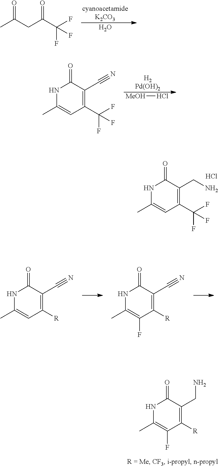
N1C(C)=CC(C(F)(F)F)=C(CN)C1=O.Cl.O.CC(CC(C(F)(F)F)=O)=O.[MeOH]Cl.N1C(C)=CC(C(F)(F)F)=C(C#N)C1=O.N1C(C)=CC([R])=C(C#N)C1=O.N1C(C)=C(F)C([R])=C(C#N)C1=O.N1C(C)=C(F)C([R])=C(CN)C1=O
